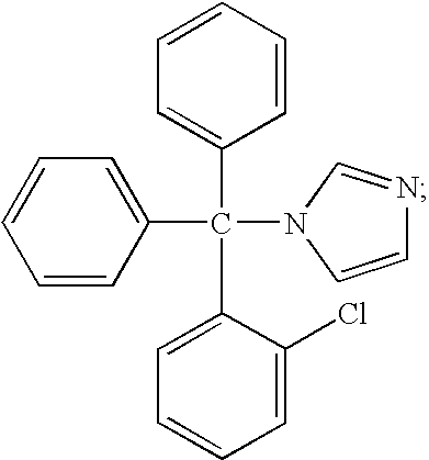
C1=CC(C(C2=CC=CC=C2)(C2=CC=CC=C2Cl)N2C=CN=C2)=CC=C1
